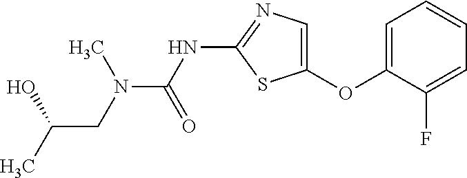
O(C1=CN=C(NC(=O)N(C)CC(O)C)S1)C1=CC=CC=C1F
